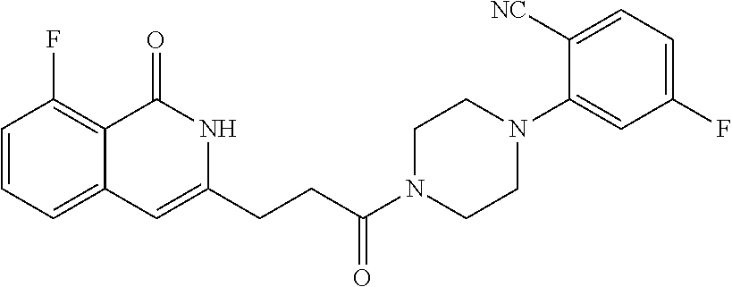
C1=CC=C2C(=C1F)C(=O)NC(CCC(N1CCN(C3=CC(F)=CC=C3[NC])CC1)=O)=C2
